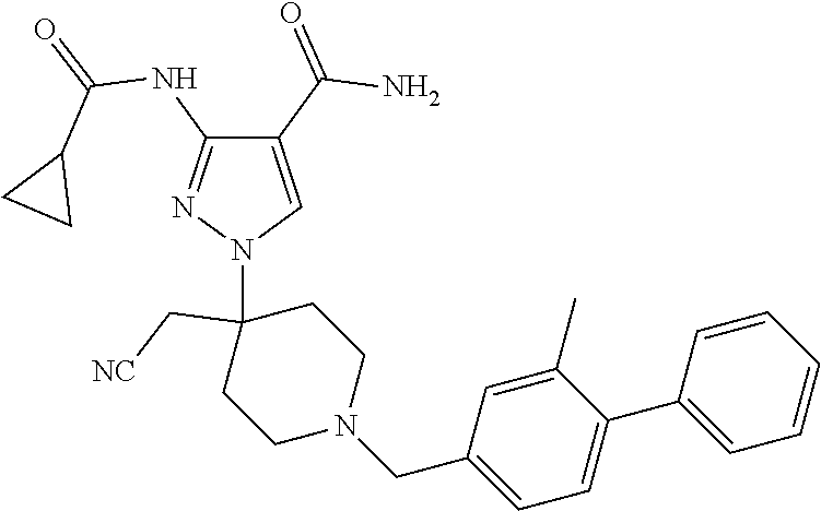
C1(C(=O)N)=CN(C2(C[NC])CCN(CC3=CC=C(C4=CC=CC=C4)C(C)=C3)CC2)N=C1NC(=O)C1CC1
